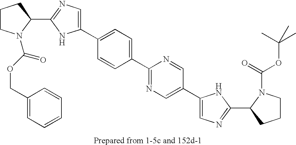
C1(C2=CC=C(C3=NC=C(C4=CN=C(C5N(C(=O)OC(C)(C)C)CCC5)N4)C=N3)C=C2)=CN=C(C2N(C(OCC3=CC=CC=C3)=O)CCC2)N1
